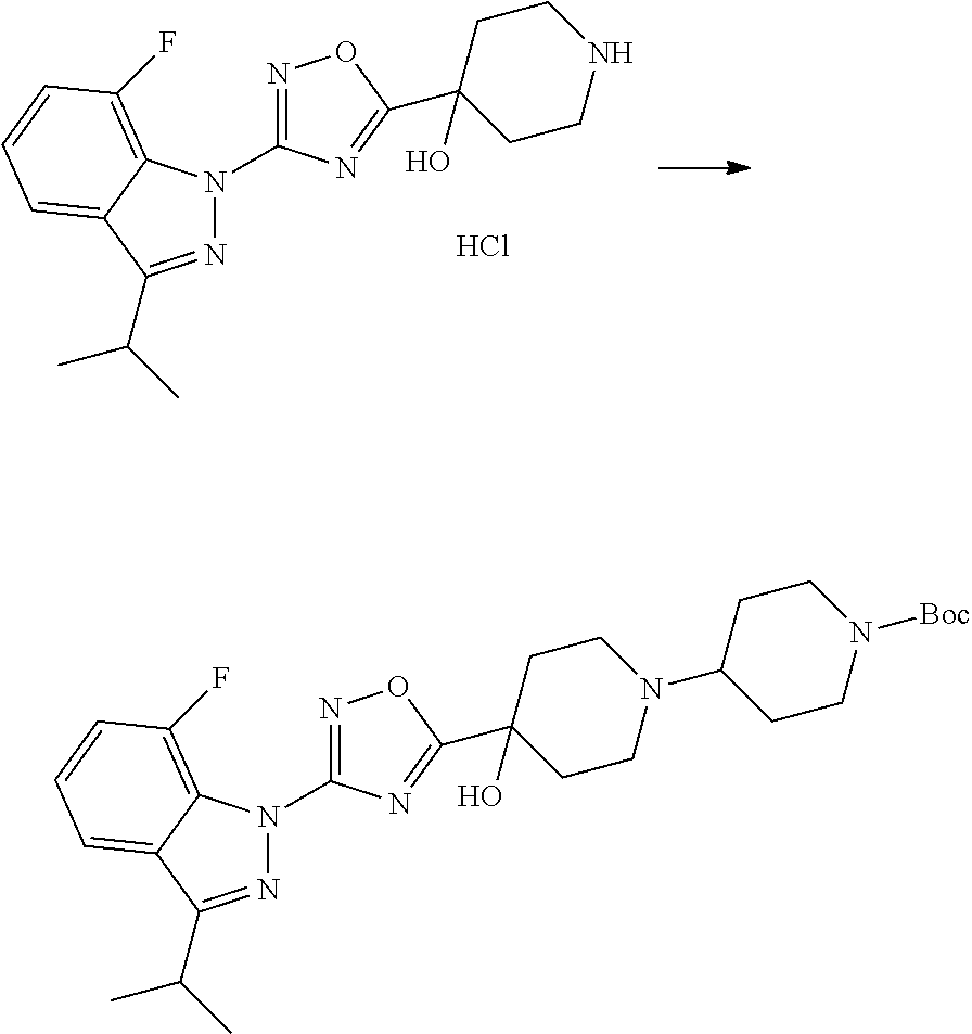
N1=C(C(C)C)C2=CC=CC(F)=C2N1C1=NOC(C2(O)CCNCC2)=N1.Cl.N1=C(C(C)C)C2=CC=CC(F)=C2N1C1=NOC(C2(O)CCN(C3CCN([Boc])CC3)CC2)=N1
